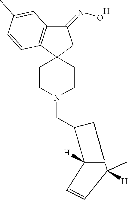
C1CN(CC2CC3([H])CC2([H])C=C3)CCC12CC(=NO)C1=C2C=CC(C)=C1.[H]
